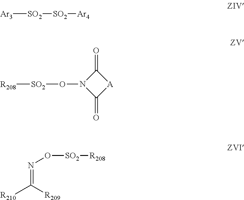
[Ar3][SO2][SO2][Ar4].C1(=O)N(O[SO2][R208])C(=O)[A]1.[R210]C([R209])=NO[SO2][R208]
